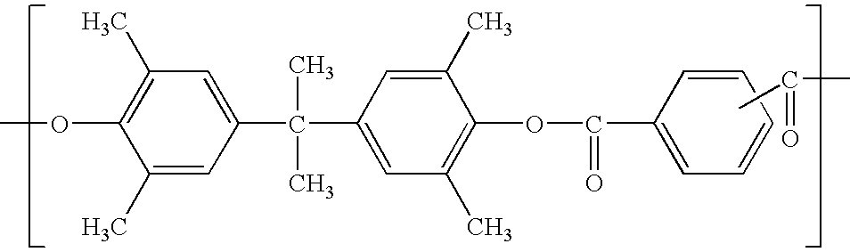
C1(C)=CC(C(C)(C)C2=CC(C)=C(OC(=O)C3=CC=CC=C3)C(C)=C2)=CC(C)=C1OC.CC(C)=O
